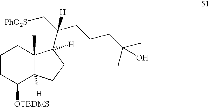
C1([OTBDMS])C2([H])C(C)(CCC1)C([H])(C(C[PhO2S])(CCCC(C)(O)C)[H])CC2
